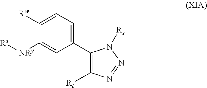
C1([Rw])=CC=C(C2=C([Rt])N=NN2[Rs])C=C1[NRy][Rx]
